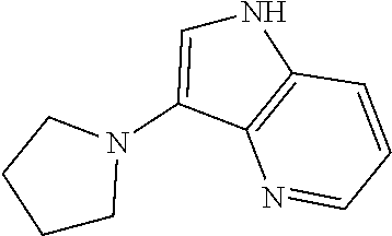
C1CN(C2=CNC3=C2N=CC=C3)CC1
